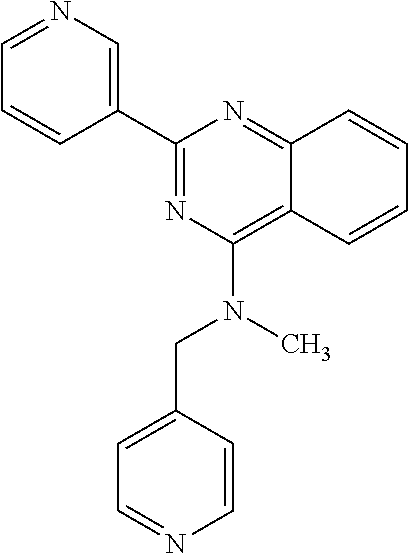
C1(C2=CN=CC=C2)=NC(N(CC2=CC=NC=C2)C)=C2C(=N1)C=CC=C2
